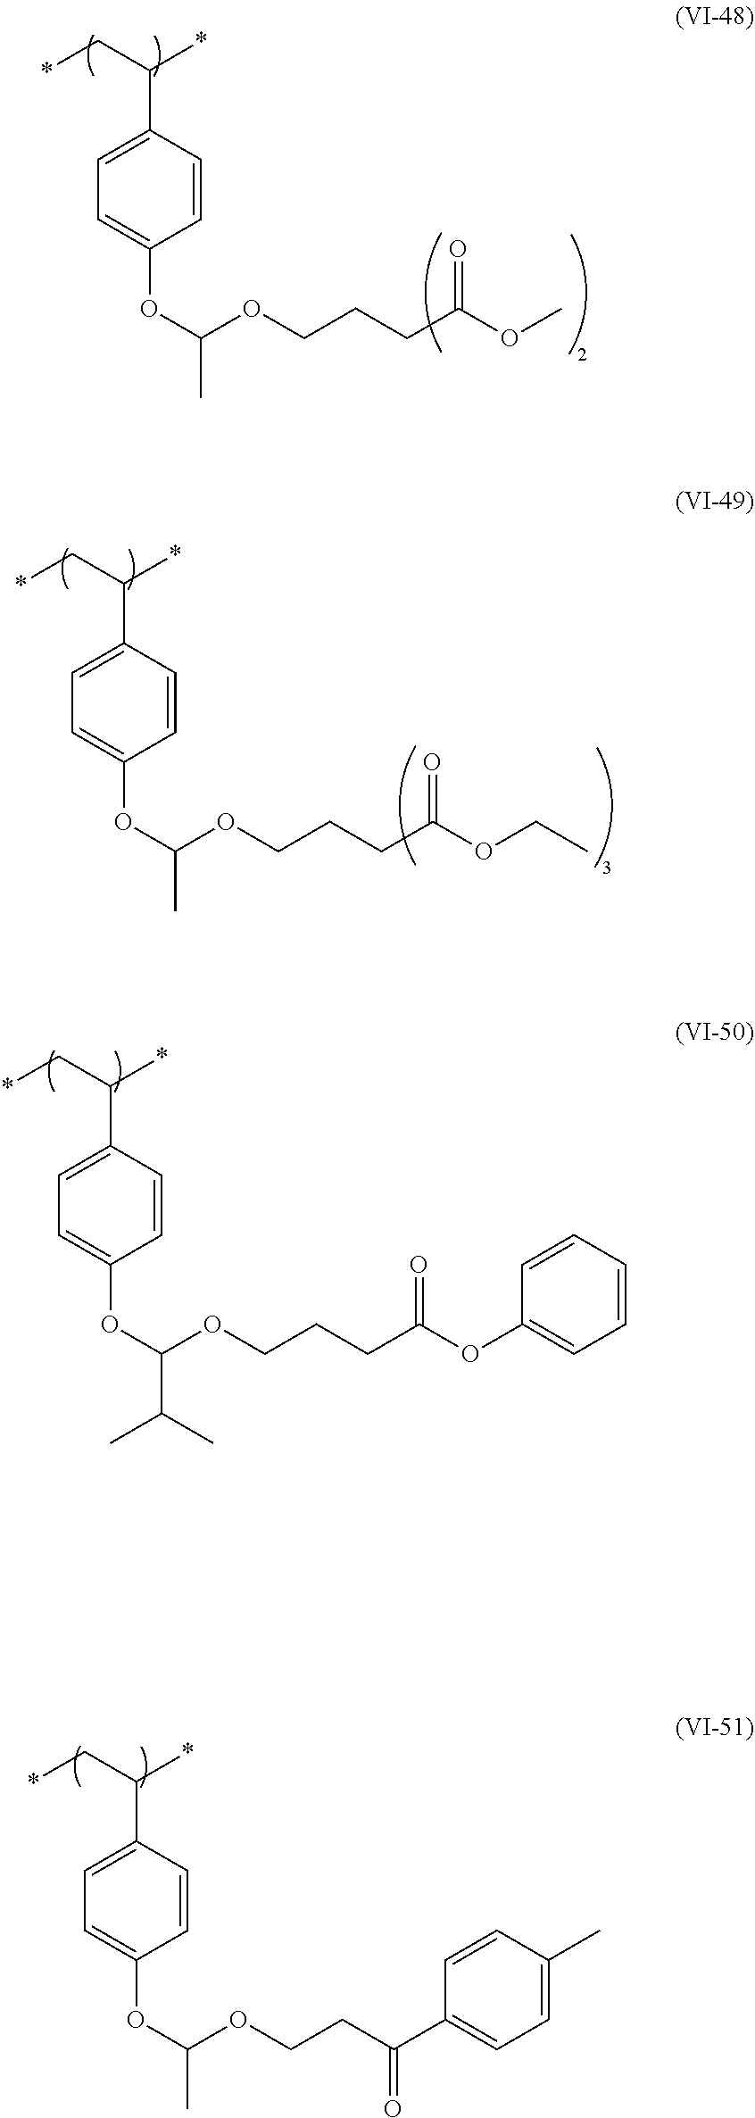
C1=C(C(C*)*)C=CC(OC(OCCCC(OC)=O)C)=C1.C1=C(C(C*)*)C=CC(OC(OCCCC(OCC)=O)C)=C1.C1=C(C(C*)*)C=CC(OC(OCCCC(OC2=CC=CC=C2)=O)C(C)C)=C1.C1=C(C(C*)*)C=CC(OC(OCCC(C2=CC=C(C)C=C2)=O)C)=C1
